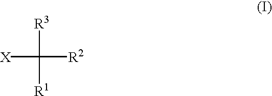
[X]C([R2])([R3])[R1]
